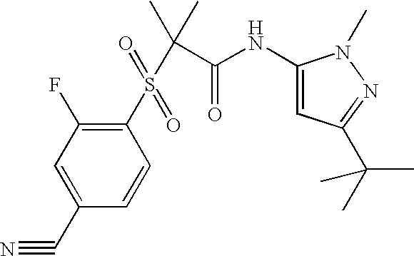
C1=C(C#N)C=CC(S(C(C(=O)NC2=CC(C(C)(C)C)=NN2C)(C)C)(=O)=O)=C1F
